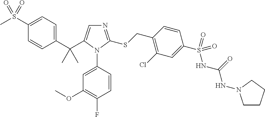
C1(C(C2=CN=C(SCC3=C(Cl)C=C(S(NC(=O)NN4CCCC4)(=O)=O)C=C3)N2C2=CC(OC)=C(F)C=C2)(C)C)=CC=C(S(C)(=O)=O)C=C1
